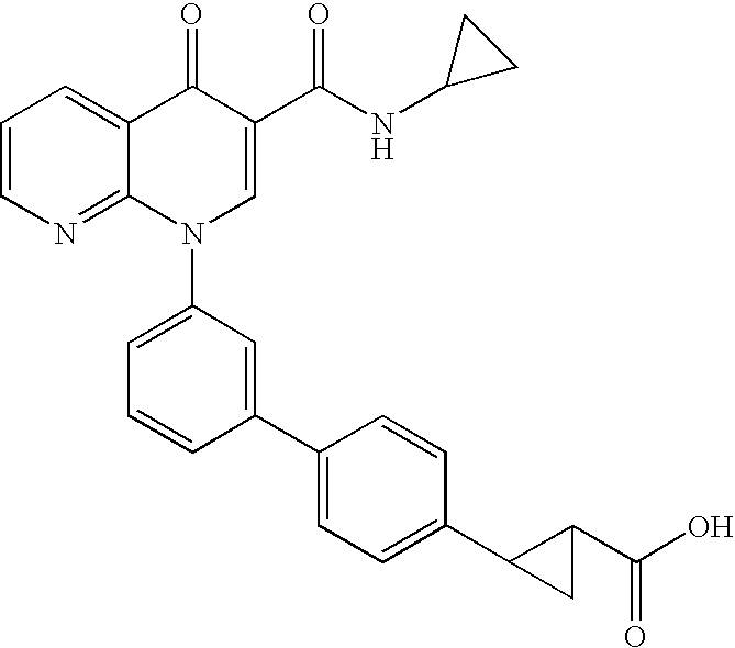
C1=CN=C2C(=C1)C(=O)C(C(NC1CC1)=O)=CN2C1=CC=CC(C2=CC=C(C3CC3C(O)=O)C=C2)=C1
